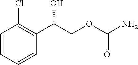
C1=CC=CC(C(COC(N)=O)O)=C1Cl
